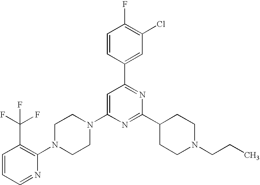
C1=CC=NC(N2CCN(C3=CC(C4=CC(Cl)=C(F)C=C4)=NC(C4CCN(CCC)CC4)=N3)CC2)=C1C(F)(F)F
